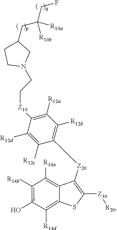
C1([R14a])=C2C([Z20]C3=C([R12b])C([R12a])=C([Z10]CCN4CC(CC(CF)([R10a])[R10b])CC4)C([R12d])=C3[R12c])=C([Z30][R20])SC2=C([R14d])C(O)=C1[R14b]
